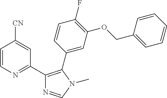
C1=CN=C(C2=C(C3=CC(OCC4=CC=CC=C4)=C(F)C=C3)N(C)C=N2)C=C1[CN]
